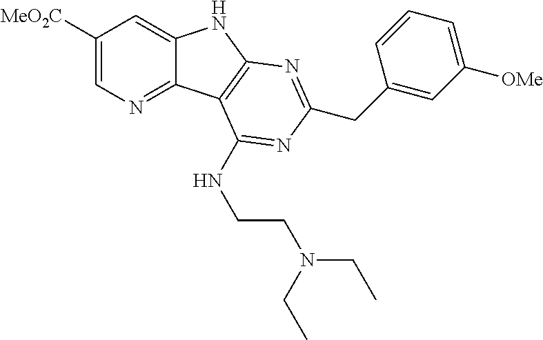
C1([MeO2C])=CN=C2C(=C1)NC1=C2C(NCCN(CC)CC)=NC(CC2=CC([OMe])=CC=C2)=N1
